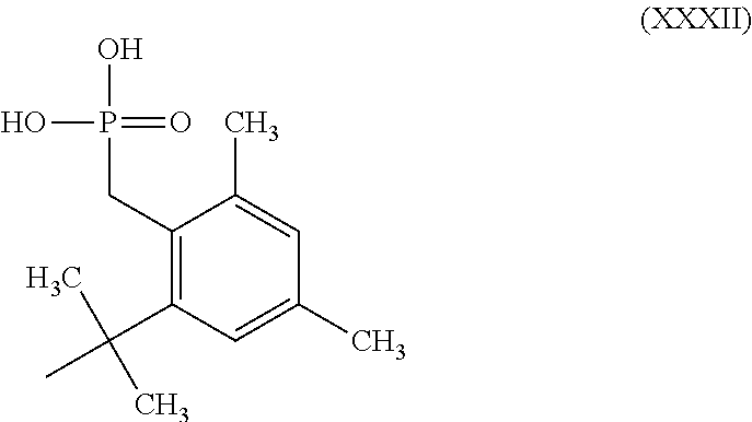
C1(CP(=O)(O)O)=C(C(C)(C)C)C=C(C)C=C1C
